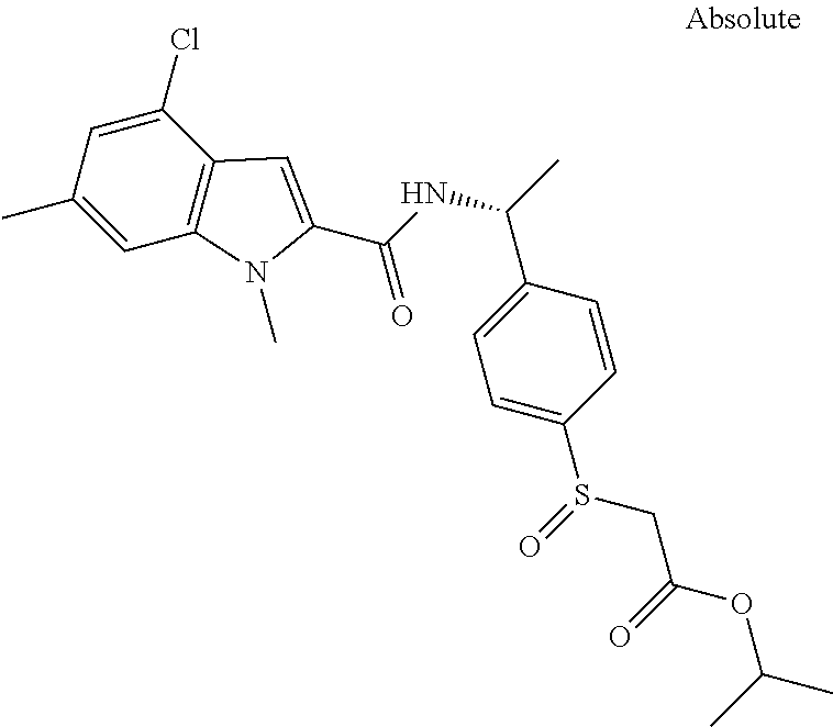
C1=C(C)C=C(Cl)C2=C1N(C)C(C(NC(C)C1=CC=C(S(=O)CC(OC(C)C)=O)C=C1)=O)=C2
